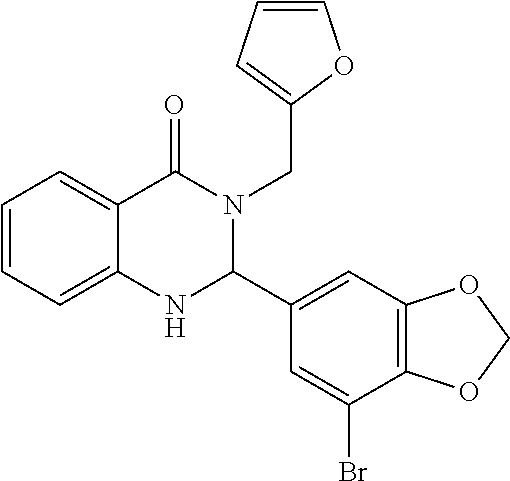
C1=C2C(=CC=C1)C(=O)N(CC1=CC=CO1)C(C1=CC3=C(C(Br)=C1)OCO3)N2
